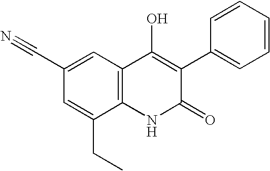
C12=C(NC(=O)C(C3=CC=CC=C3)=C1O)C(CC)=CC(C#N)=C2
